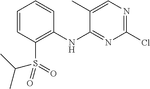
C1=CC(S(=O)(=O)C(C)C)=C(NC2=NC(Cl)=NC=C2C)C=C1
